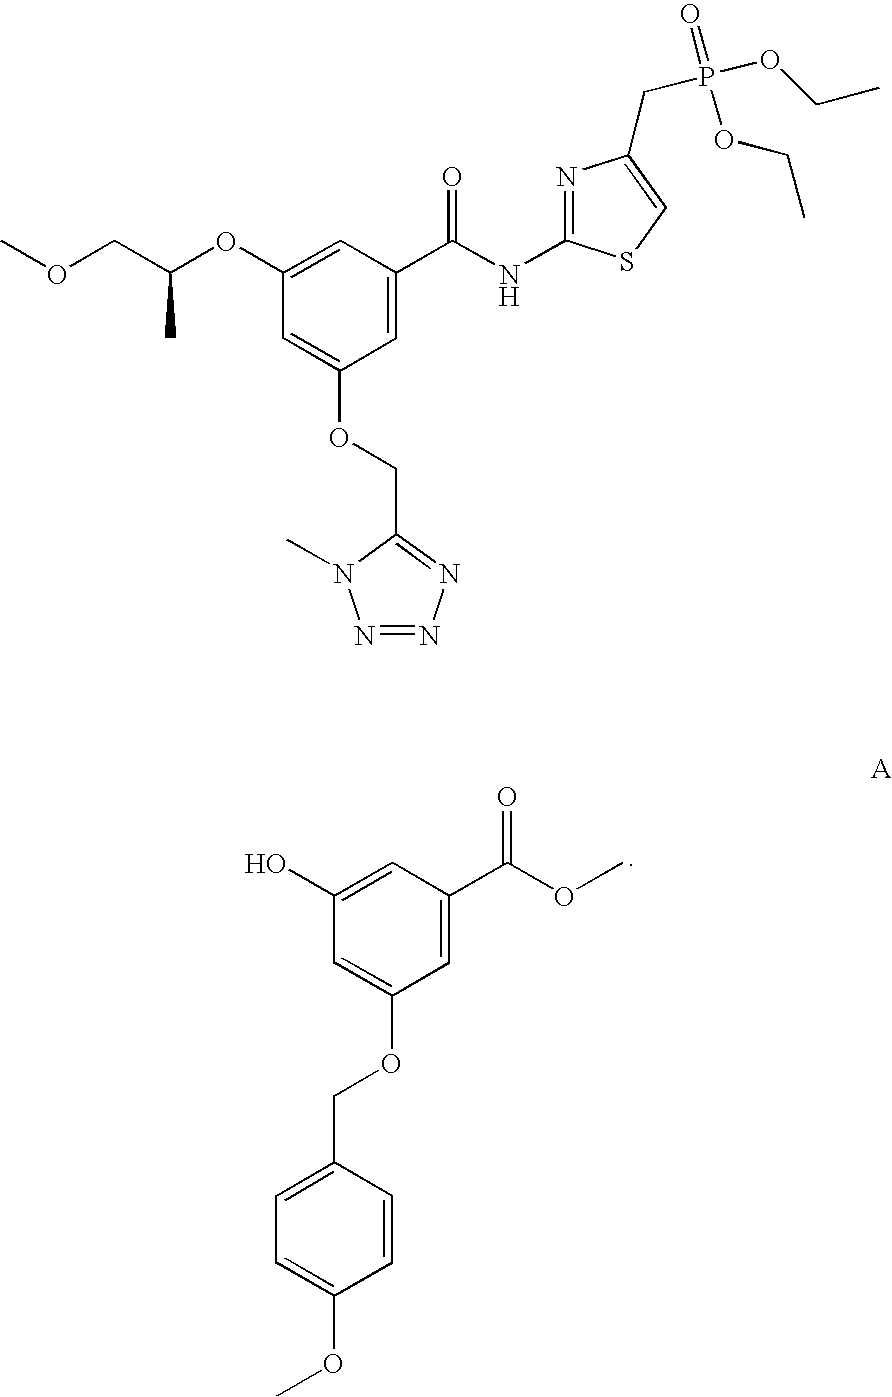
C1(O)=CC(C(OC)=O)=CC(OCC2=CC=C(OC)C=C2)=C1.C1(OC(COC)C)=CC(C(NC2=NC(CP(=O)(OCC)OCC)=CS2)=O)=CC(OCC2=NN=NN2C)=C1
